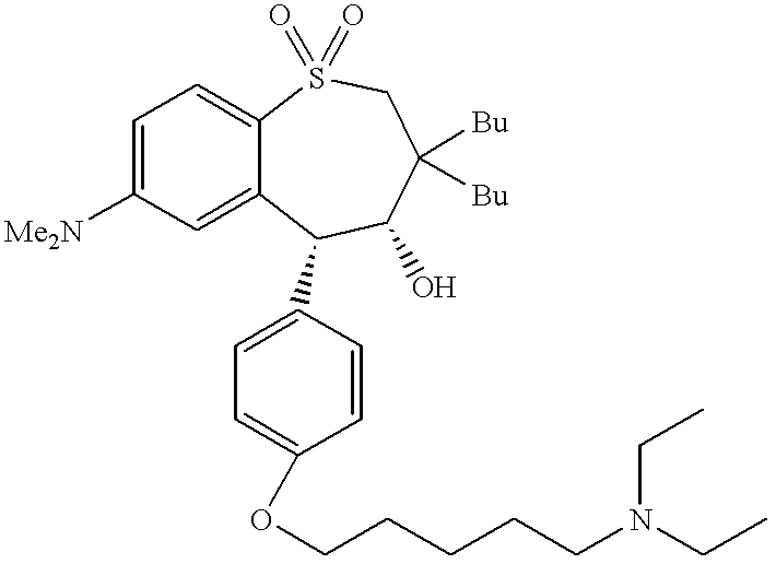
C1=C([Me2N])C=C2C(=C1)S(=O)(=O)CC([Bu])([Bu])C(O)C2C1=CC=C(OCCCCCN(CC)CC)C=C1
